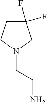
C1(F)(F)CCN(CCN)C1
